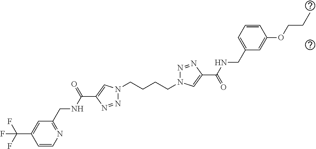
N1(CCCCN2N=NC(C(=O)NCC3=CC=CC(OCCC)=C3)=C2)N=NC(C(NCC2=NC=CC(C(F)(F)F)=C2)=O)=C1
